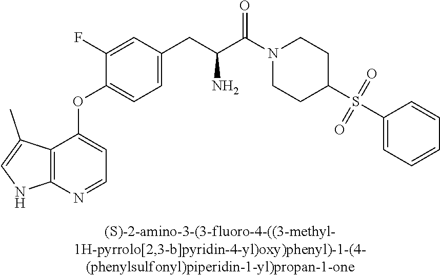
C1(F)=CC(CC(C(=O)N2CCC(S(C3=CC=CC=C3)(=O)=O)CC2)N)=CC=C1OC1=CC=NC2=C1C(C)=CN2
